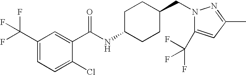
C1(C(F)(F)F)=CC=C(Cl)C(C(NC2CCC(CN3C(C(F)(F)F)=CC(C)=N3)CC2)=O)=C1
